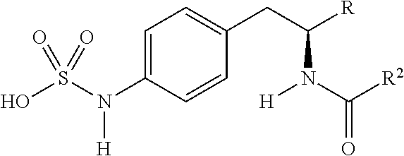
C1=C(N(S(O)(=O)=O)[H])C=CC(CC([R])N(C([R2])=O)[H])=C1
